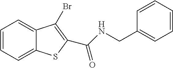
C1=CC=C2C(=C1)C(Br)=C(C(NCC1=CC=CC=C1)=O)S2
